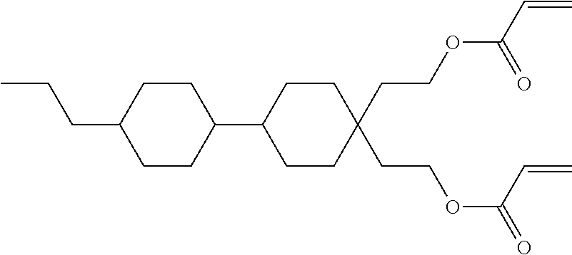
C1CC(C2CCC(CCC)CC2)CCC1(CCOC(=O)C=C)CCOC(C=C)=O
